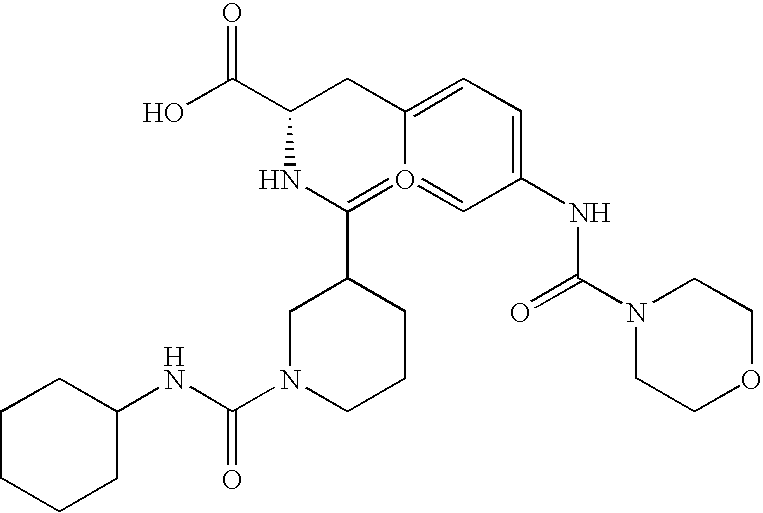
C1CCCC(NC(N2CCCC(C3=O4=CC(NC(N5CCOCC5)=O)=CC=C4CC(C(O)=O)N3)C2)=O)C1
